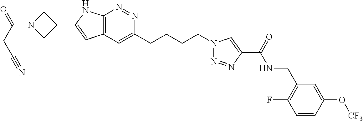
N1=NC2=C(C=C1CCCCN1N=NC(C(NCC3=C(F)C=CC(O[CF3])=C3)=O)=C1)C=C(C1CN(C(=O)CC#N)C1)N2
